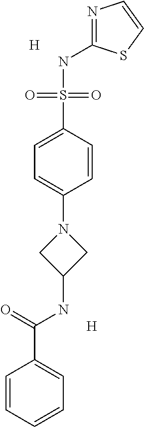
N1=C(NS(C2=CC=C(N3CC(NC(=O)C4=CC=CC=C4)C3)C=C2)(=O)=O)SC=C1.[H].[H]
